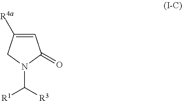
C1([R4a])=CC(=O)N(C([R1])[R3])C1
